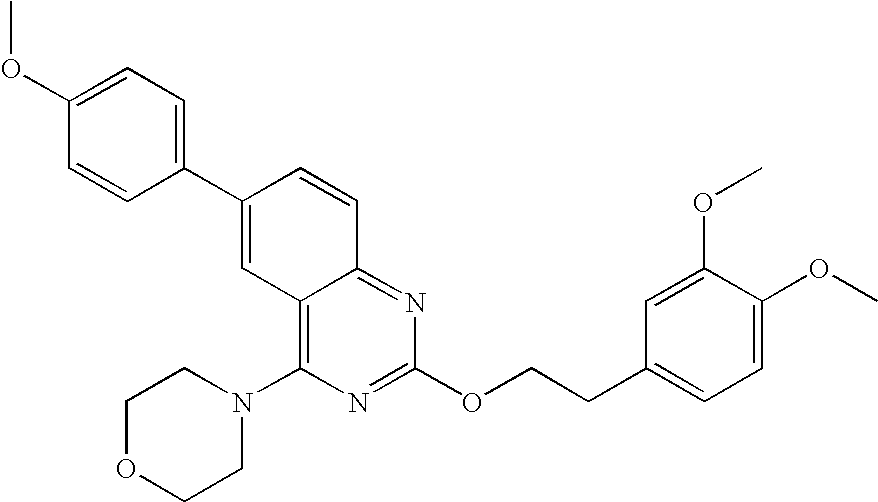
C1(C2=CC3=C(N4CCOCC4)N=C(OCCC4=CC=C(OC)C(OC)=C4)N=C3C=C2)=CC=C(OC)C=C1
